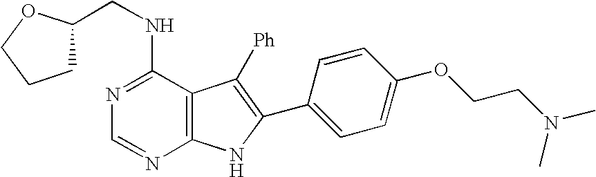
N1=C(NCC2CCCO2)C2=C(N=C1)NC(C1=CC=C(OCCN(C)C)C=C1)=C2[Ph]
